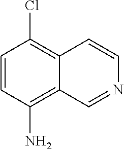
C1=CC(N)=C2C(=C1Cl)C=CN=C2
